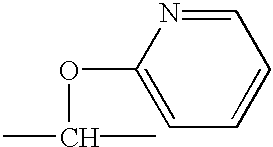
C1(OC(C)C)=CC=CC=N1
